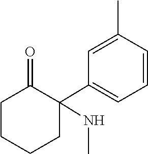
N(C)C1(C2=CC=CC(C)=C2)CCCCC1=O
